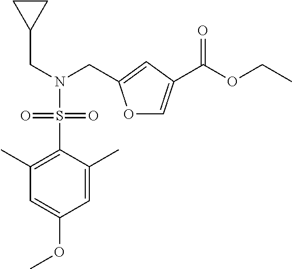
O1C=C(C(OCC)=O)C=C1CN(CC1CC1)S(C1=C(C)C=C(OC)C=C1C)(=O)=O
